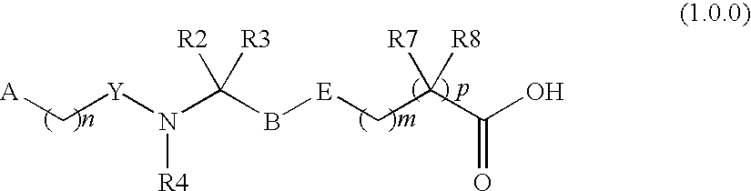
C([A])[Y]N(C(B[E]CC(C(O)=O)([R7])[R8])([R2])[R3])[R4]
